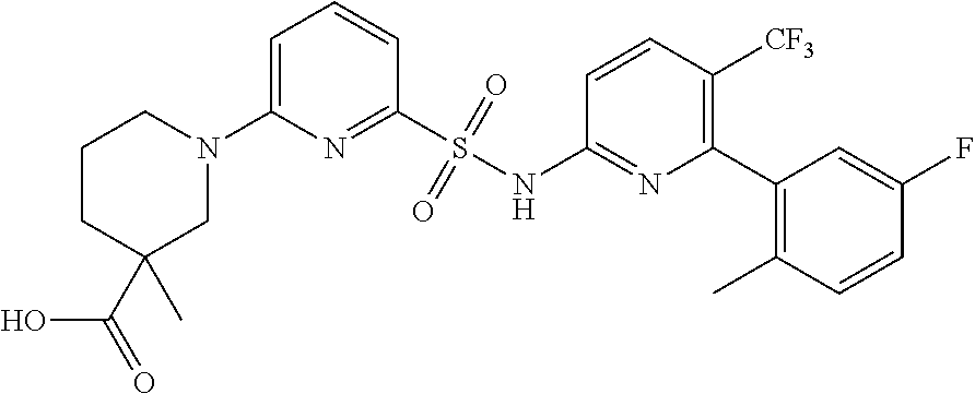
C1=C(N2CCCC(C)(C(=O)O)C2)N=C(S(NC2=NC(C3=C(C)C=CC(F)=C3)=C([CF3])C=C2)(=O)=O)C=C1
